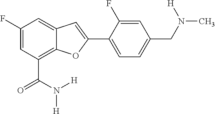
C1(F)=CC(C(=O)N([H])[H])=C2C(=C1)C=C(C1=CC=C(CN(C)[H])C=C1F)O2
